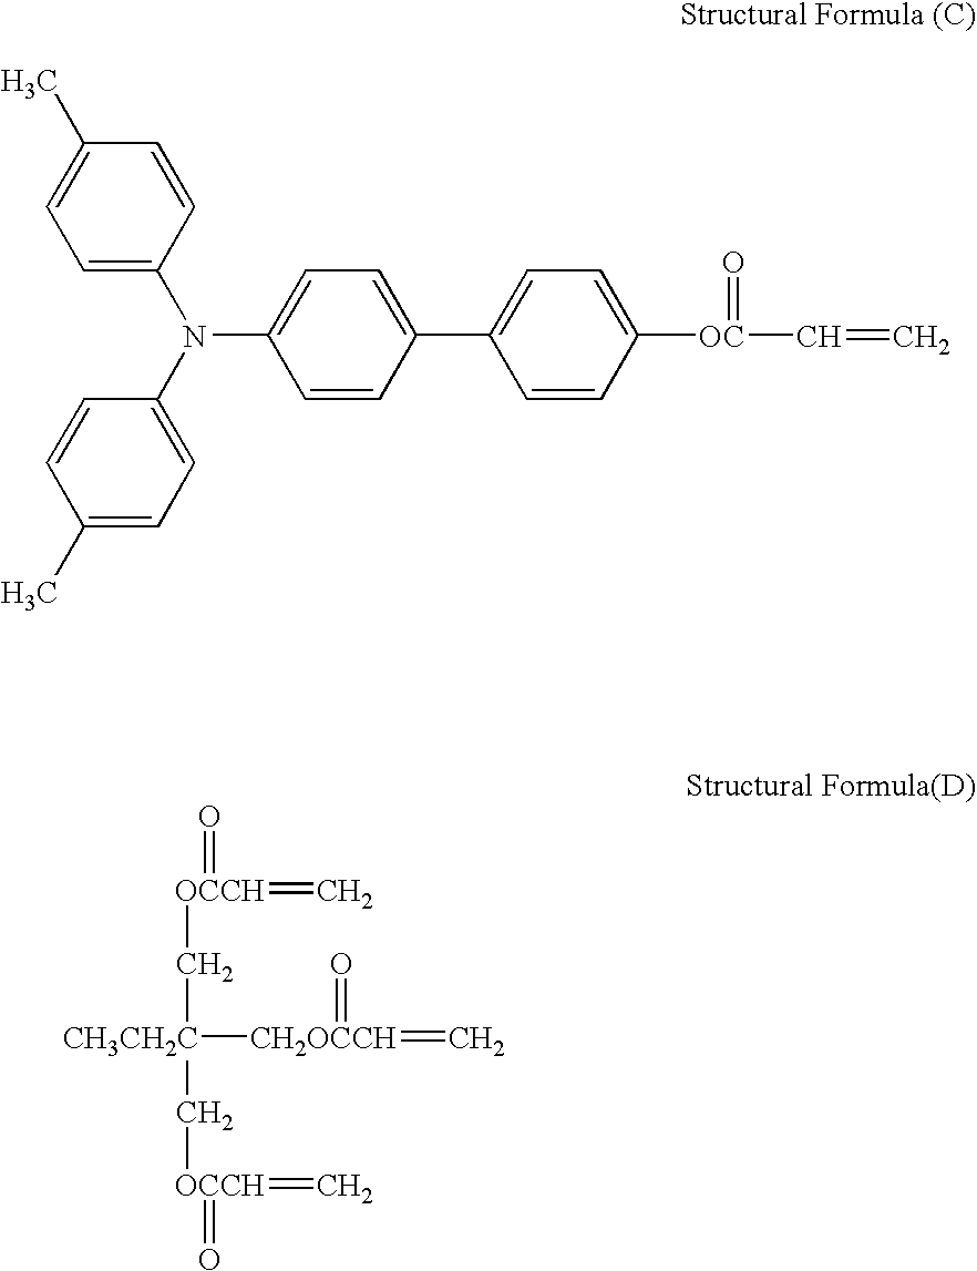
C1=CC(C)=CC=C1N(C1=CC=C(C2=CC=C([OC](C=C)=O)C=C2)C=C1)C1=CC=C(C)C=C1.[CH3CH2C]([CH2OCCH](=C)=O)(C[OCCH](=C)=O)C[OCCH](=C)=O
